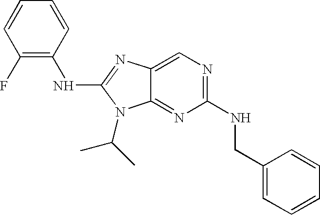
C1(F)=C(NC2=NC3=CN=C(NCC4=CC=CC=C4)N=C3N2C(C)C)C=CC=C1
